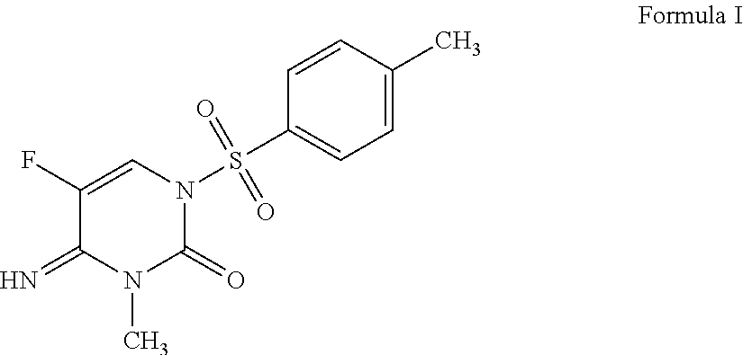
C1(F)=CN(S(=O)(=O)C2=CC=C(C)C=C2)C(=O)N(C)C1=N
